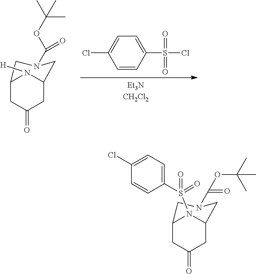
C12CC(=O)CC(N1[H])CN(C(OC(C)(C)C)=O)C2.C1=C(Cl)C=CC(S(Cl)(=O)=O)=C1.C12CC(=O)CC(N1S(=O)(=O)C1=CC=C(Cl)C=C1)CN(C(=O)OC(C)(C)C)C2
